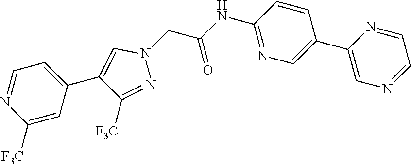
C1(C2=CN=C(NC(=O)CN3C=C(C4=CC=NC([F3C])=C4)C([F3C])=N3)C=C2)=CN=CC=N1
